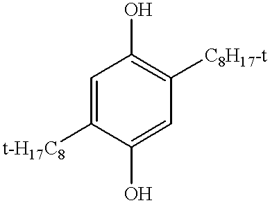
C1=C([t-H17C8])C(O)=CC([C8H17-t])=C1O
